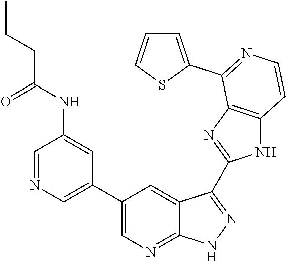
C1=NC=C(C2=CN=C3C(=C2)C(C2=NC4=C(N2)C=CN=C4C2=CC=CS2)=NN3)C=C1NC(CCC)=O
